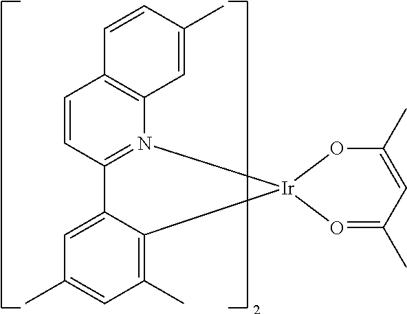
[Ir]12(OC(C)=CC(C)=O1)N1=C(C=CC3=C1C=C(C)C=C3)C1=CC(C)=CC(C)=C21
